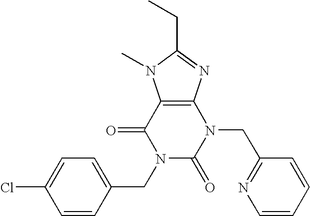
C12=C(N=C(CC)N1C)N(CC1=NC=CC=C1)C(=O)N(CC1=CC=C(Cl)C=C1)C2=O
